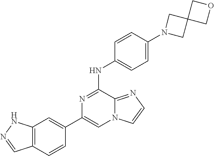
C1(C2=CC3=C(C=C2)C=NN3)=CN2C(=NC=C2)C(NC2=CC=C(N3CC4(C3)COC4)C=C2)=N1
